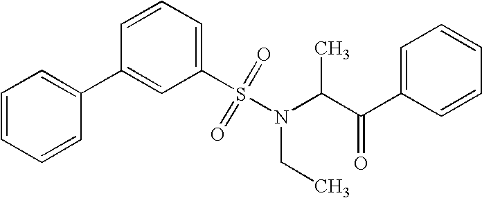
C1=CC=CC(C2=CC(S(N(CC)C(C)C(=O)C3=CC=CC=C3)(=O)=O)=CC=C2)=C1
